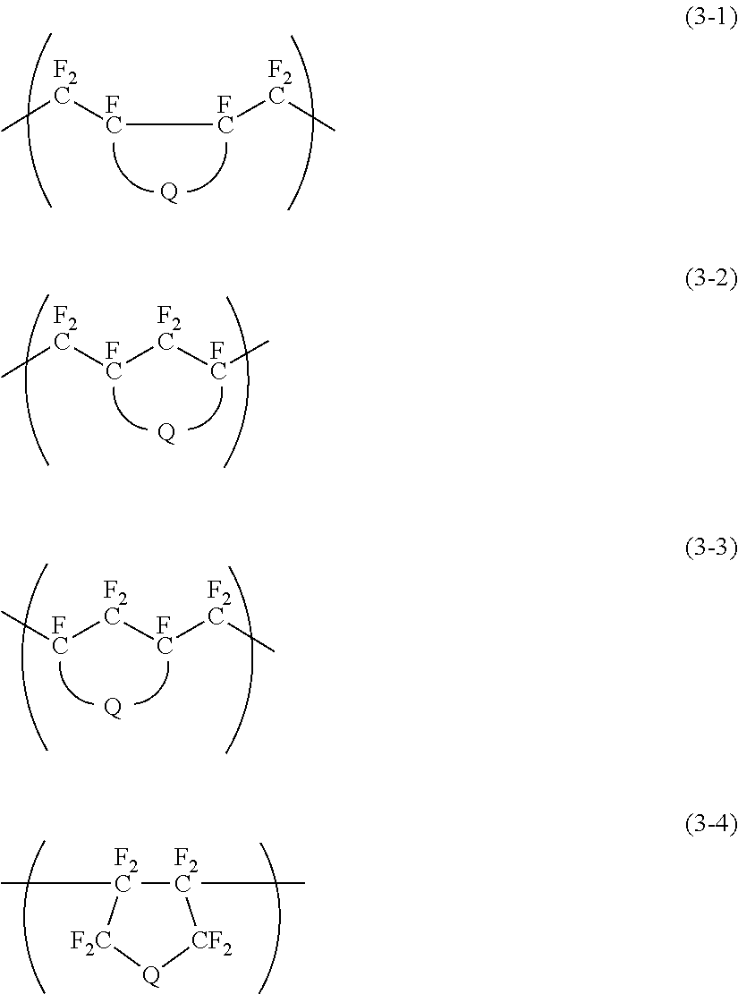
C[F2C][FC][FC][F2C]C.[Q].C[F2C][FC][F2C][FC]C.[Q].C[FC][F2C][FC][F2C]C.[Q].[F2C]1(C)[F2C](C)[F2C][Q][CF2]1
